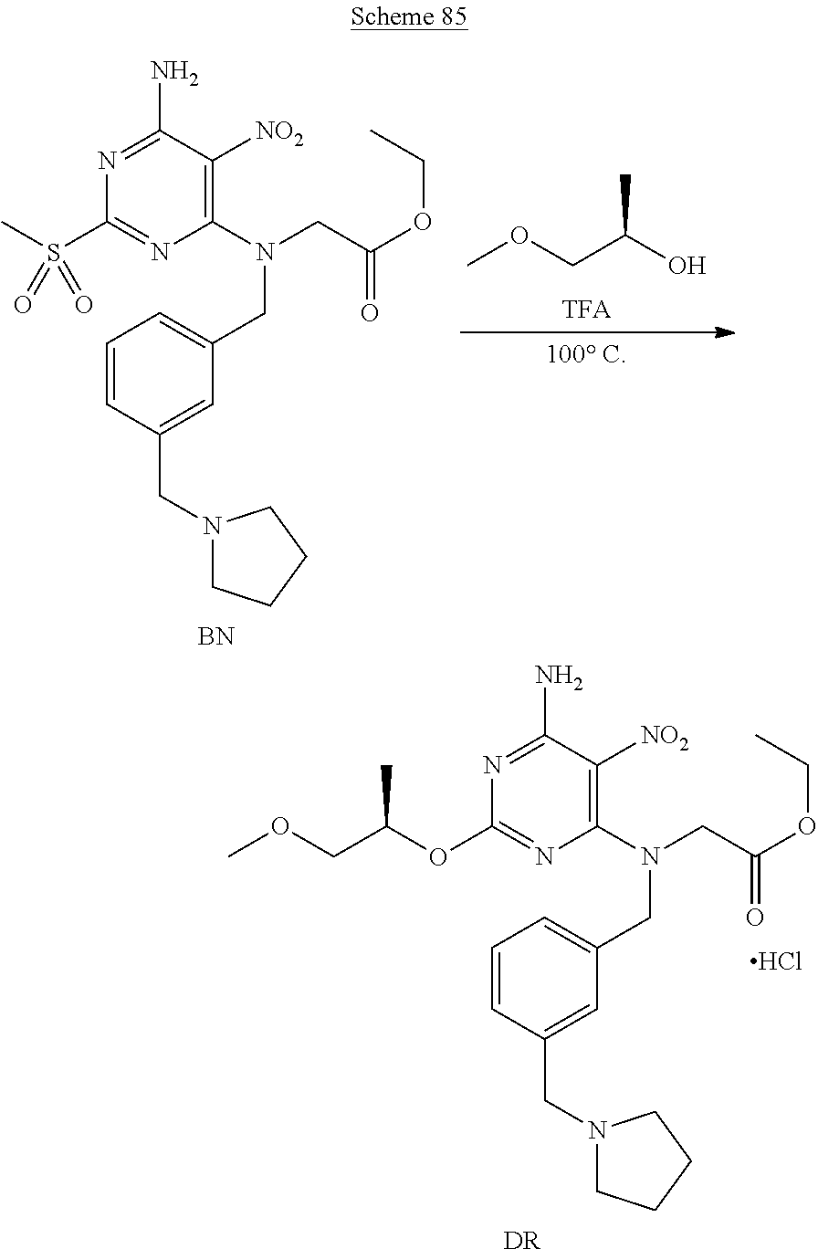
C1(N(CC(OCC)=O)CC2=CC=CC(CN3CCCC3)=C2)=C([NO2])C(N)=NC(S(C)(=O)=O)=N1.[BN].COCC(O)C.C1(N(CC(OCC)=O)CC2=CC=CC(CN3CCCC3)=C2)=C([NO2])C(N)=NC(OC(COC)C)=N1.Cl.[DR]
